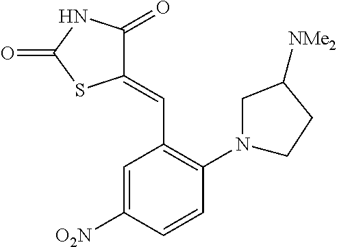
C1=C([O2N])C=CC(N2CC([NMe2])CC2)=C1C=C1C(=O)NC(=O)S1
